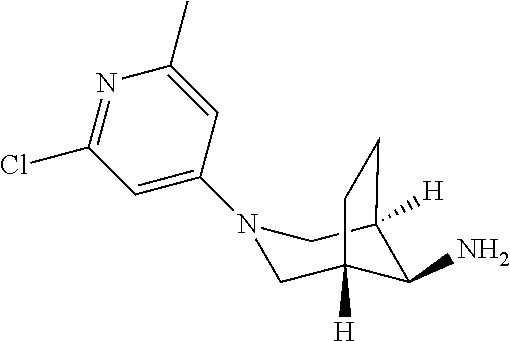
N1(C2=CC(Cl)=NC(C)=C2)CC2([H])C(N)C([H])(C1)CC2
